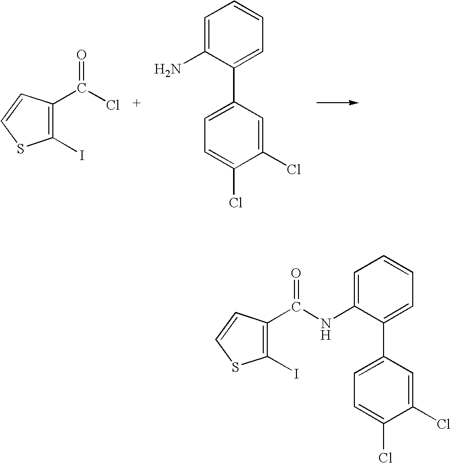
C1(I)=C(C(Cl)=O)C=CS1.NC1=CC=CC=C1C1=CC=C(Cl)C(Cl)=C1.C1(I)=C(C(=O)NC2=CC=CC=C2C2=CC=C(Cl)C(Cl)=C2)C=CS1
